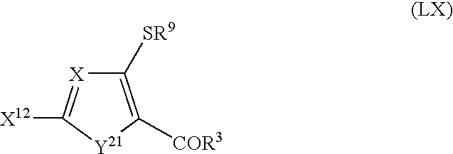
C1([SR9])=C([COR3])[Y21]C([X12])=[X]1
